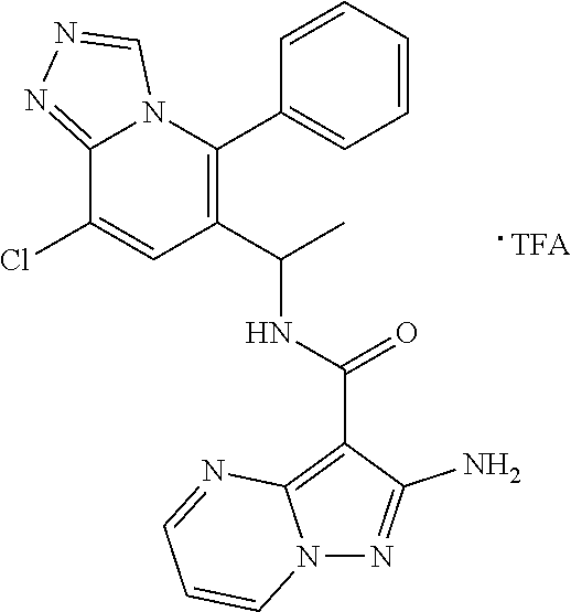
C12=NN=CN1C(C1=CC=CC=C1)=C(C(C)NC(C1=C3N(N=C1N)C=CC=N3)=O)C=C2Cl
